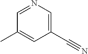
C1=NC=C(C#N)C=C1C
